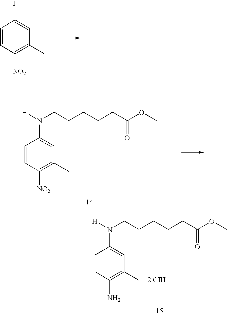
C1=CC([NO2])=C(C)C=C1F.C1=CC([NO2])=C(C)C=C1N([H])CCCCCC(OC)=O.C1=CC(N)=C(C)C=C1N([H])CCCCCC(OC)=O.[2 CIH]
